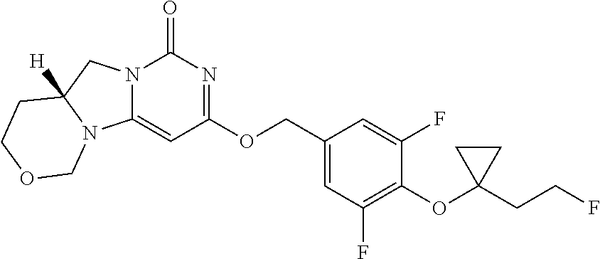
C1(=O)N2C(=CC(OCC3=CC(F)=C(OC4(CCF)CC4)C(F)=C3)=N1)N1C([H])(C2)CCOC1
